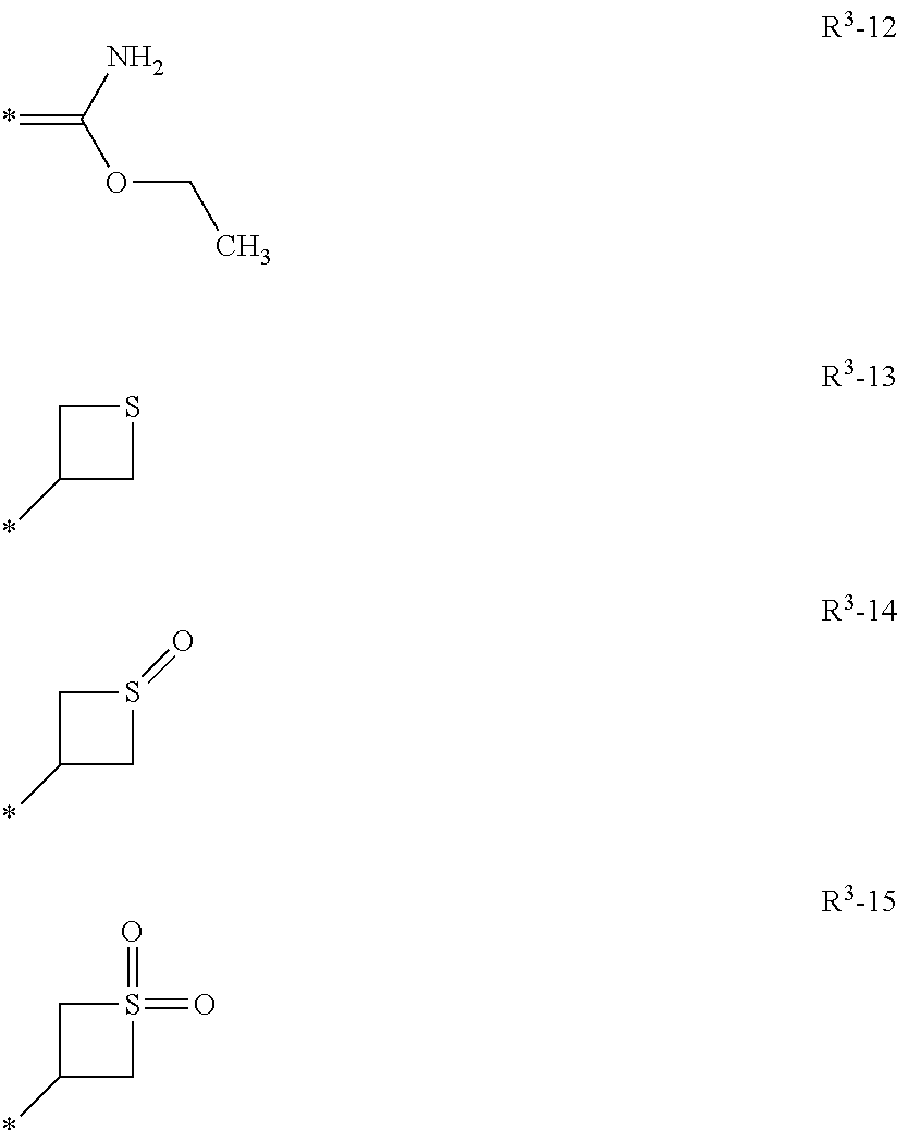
*=C(N)OCC.C1C(*)CS1.C1C(*)CS1=O.C1C(*)CS1(=O)=O
